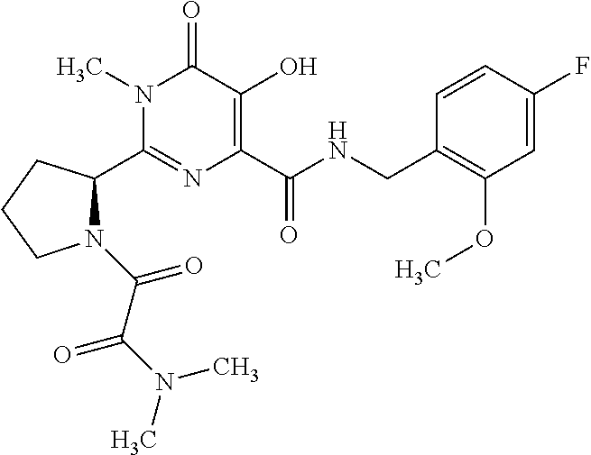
C1(C2N(C(=O)C(=O)N(C)C)CCC2)=NC(C(NCC2=C(OC)C=C(F)C=C2)=O)=C(O)C(=O)N1C
